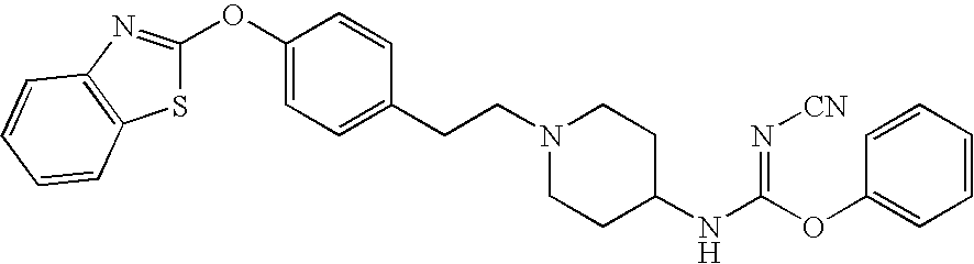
S1C(OC2=CC=C(CCN3CCC(NC(=N[CN])OC4=CC=CC=C4)CC3)C=C2)=NC2=C1C=CC=C2
